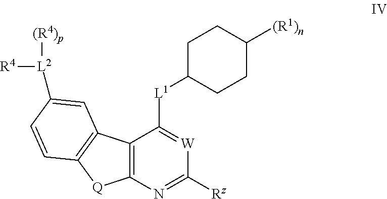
C12=C(N=C([Rz])[W]=C1[L1]C1CCC([(R1)n])CC1)[Q]C1=C2C=C([L2]([(R4)p])[R4])C=C1
